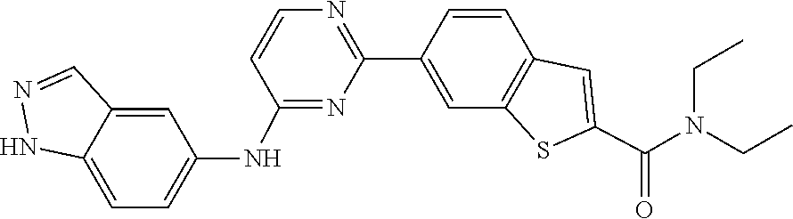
C1=CN=C(C2=CC3=C(C=C2)C=C(C(N(CC)CC)=O)S3)N=C1NC1=CC=C2C(=C1)C=NN2
